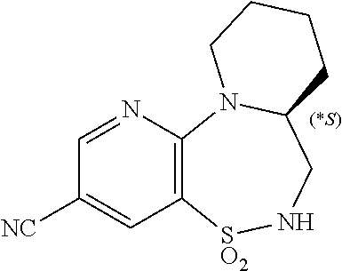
C1=NC2=C(C=C1[NC])[SO2]NCC1N2CCCC1
